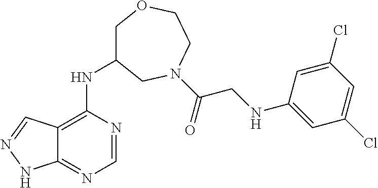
C1C(NC2=C3C(=NC=N2)NN=C3)CN(C(CNC2=CC(Cl)=CC(Cl)=C2)=O)CCO1
